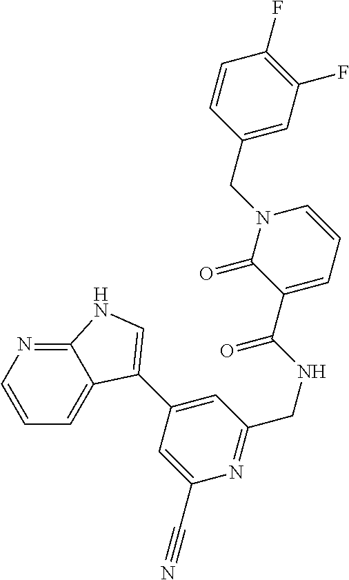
C1=CN=C2C(=C1)C(C1=CC(CNC(C3=CC=CN(CC4=CC(F)=C(F)C=C4)C3=O)=O)=NC(C#N)=C1)=CN2
